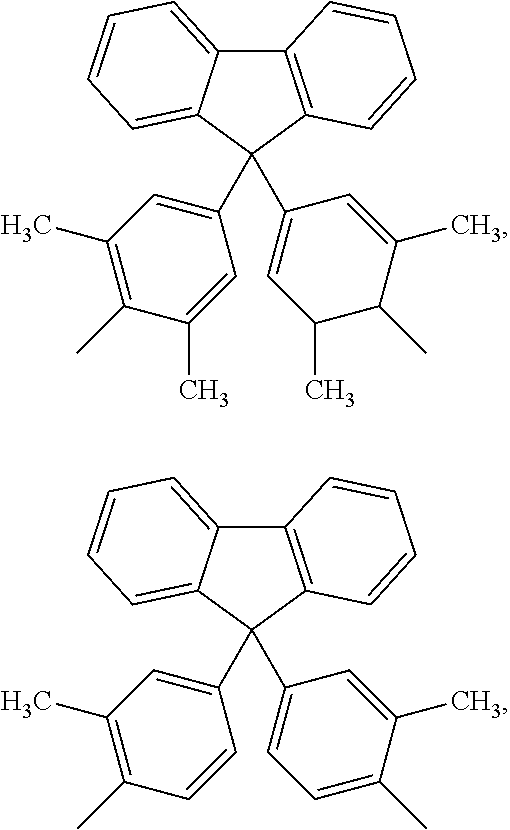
C12=C(C(C3=CC(C)=C(C)C(C)=C3)(C3=CC(C)C(C)C(C)=C3)C3=CC=CC=C13)C=CC=C2.C12=C(C(C3=CC(C)=C(C)C=C3)(C3=CC=C(C)C(C)=C3)C3=CC=CC=C13)C=CC=C2
